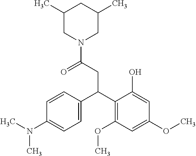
C1(C)CN(C(CC(C2=C(OC)C=C(OC)C=C2O)C2=CC=C(N(C)C)C=C2)=O)CC(C)C1
